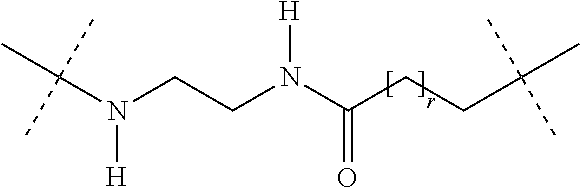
C(N(CCN(C(CCC(C)(C)C)=O)[H])[H])(C)(C)C
